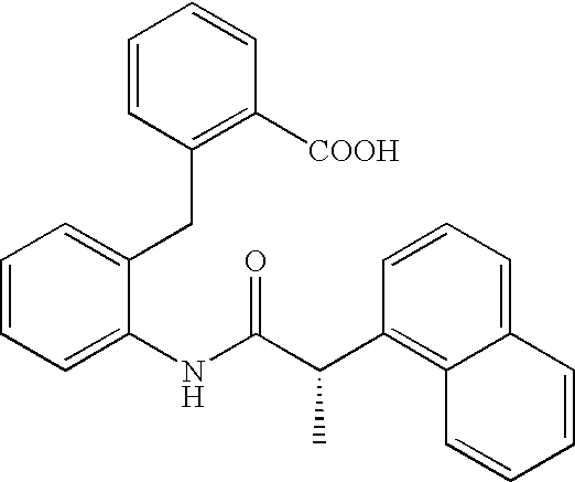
C1=CC=C(NC(C(C2=C3C(=CC=C2)C=CC=C3)C)=O)C(CC2=C([COOH])C=CC=C2)=C1
